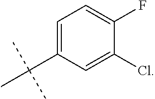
C1(F)=CC=C(C(C)(C)C)C=C1Cl
